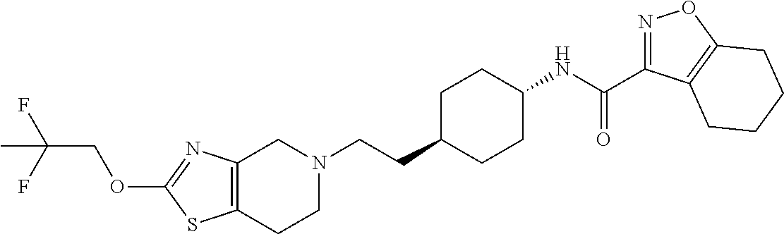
C12=C(CCN(CCC3CCC(NC(=O)C4=NOC5=C4CCCC5)CC3)C1)SC(OCC(F)(F)C)=N2
